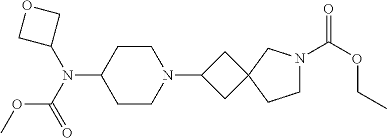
C1CN(C2CC3(C2)CCN(C(OCC)=O)C3)CCC1N(C1COC1)C(OC)=O
